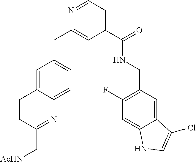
C1=C2C(=CC=C1CC1=CC(C(=O)NCC3=C(F)C=C4C(=C3)C(Cl)=CN4)=CC=N1)N=C(C[AcHN])C=C2
